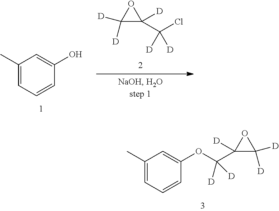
C1([D])([D])C(C(Cl)([D])[D])([D])O1.C1(C)=CC=CC(O)=C1.C1(C)=CC=CC(OC(C2([D])C([D])([D])O2)([D])[D])=C1
